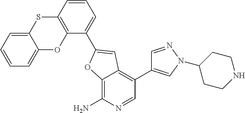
C12=C(C=CC=C1C1=CC3=C(C4=CN(C5CCNCC5)N=C4)C=NC(N)=C3O1)SC1=CC=CC=C1O2
